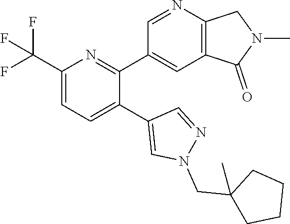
C1(C(F)(F)F)=CC=C(C2=CN(CC3(C)CCCC3)N=C2)C(C2=CC3=C(N=C2)CN(C)C3=O)=N1
